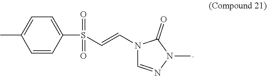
C1=CC(S(C=CN2C=NN(C)C2=O)(=O)=O)=CC=C1C
